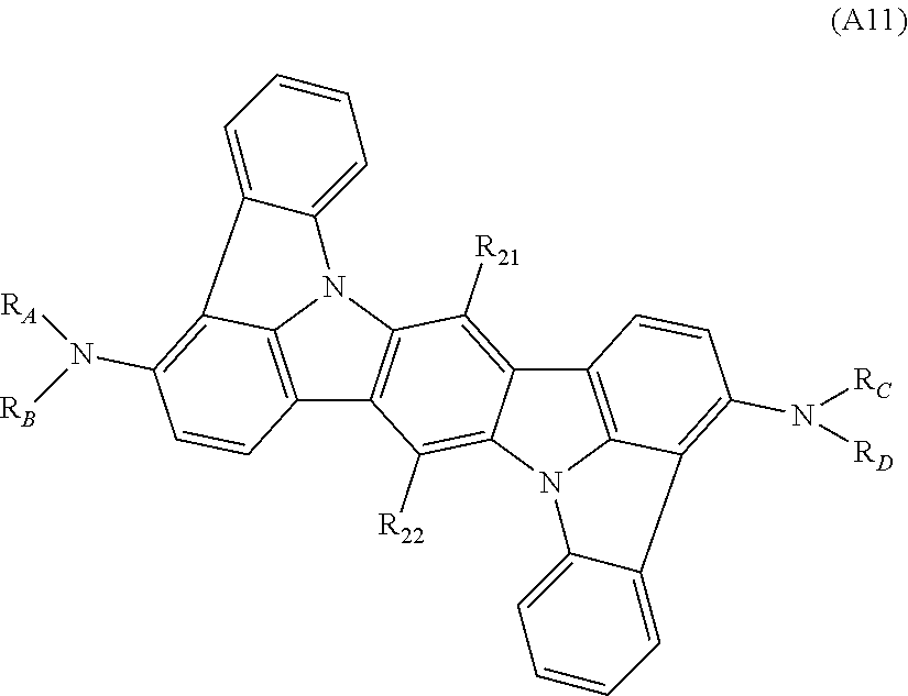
C12=C3N(C4=C1C([R22])=C1C(=C4[R21])C4=C5N1C1=CC=CC=C1C5=C(N([RC])[RD])C=C4)C1=CC=CC=C1C3=C(N([RA])[RB])C=C2
